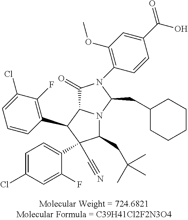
C1(Cl)=CC=C(C2(C#N)C(CC(C)(C)C)N3C(C2C2=C(F)C(Cl)=CC=C2)C(=O)N(C2=C(OC)C=C(C(O)=O)C=C2)C3CC2CCCCC2)C(F)=C1
